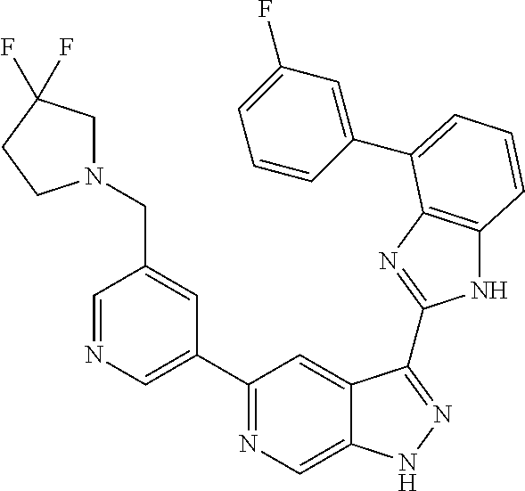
C1=NC=C(C2=NC=C3C(=C2)C(C2=NC4=C(N2)C=CC=C4C2=CC(F)=CC=C2)=NN3)C=C1CN1CC(F)(F)CC1
